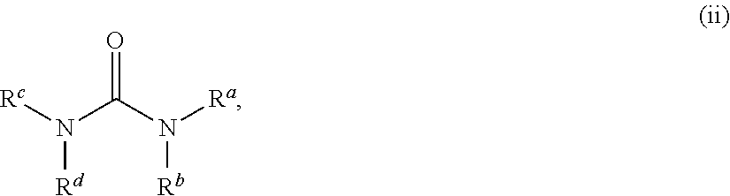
O=C(N([Rd])[Rc])N([Rb])[Ra]
